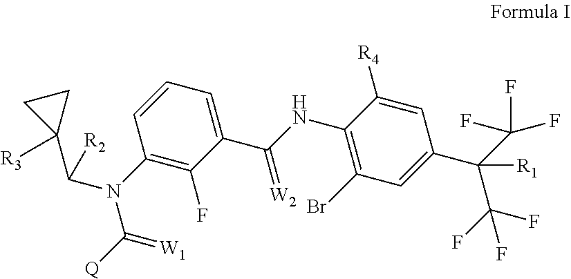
C(C1([R3])CC1)(N(C1=C(F)C(C(=[W2])NC2=C(Br)C=C(C([R1])(C(F)(F)F)C(F)(F)F)C=C2[R4])=CC=C1)C(=[W1])[Q])[R2]
